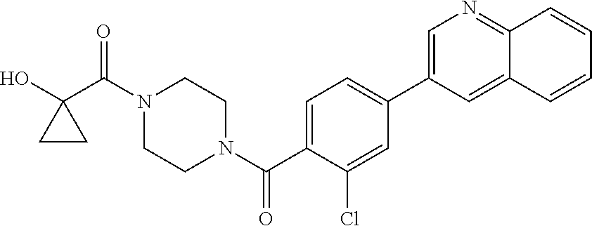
OC1(C(N2CCN(C(=O)C3=CC=C(C4=CN=C5C(=C4)C=CC=C5)C=C3Cl)CC2)=O)CC1
